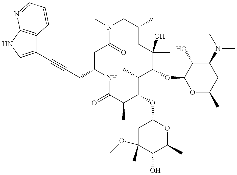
C(C1NC(=O)C(C)C(OC2CC(OC)(C)C(O)C(C)O2)C(C)C(OC2OC(C)CC(N(C)C)C2O)C(C)(O)CC(C)CN(C)C(=O)C1)C#CC1=CNC2=C1C=CC=N2
